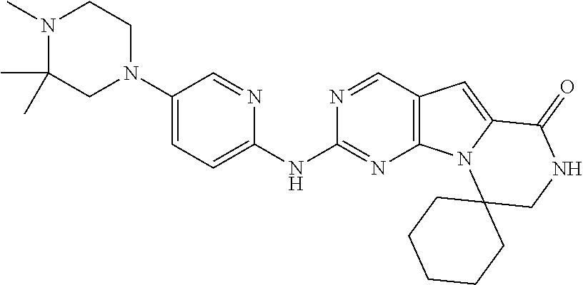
CN1C(C)(C)CN(C2=CC=C(NC3=NC4=C(C=N3)C=C3N4C4(CNC3=O)CCCCC4)N=C2)CC1
